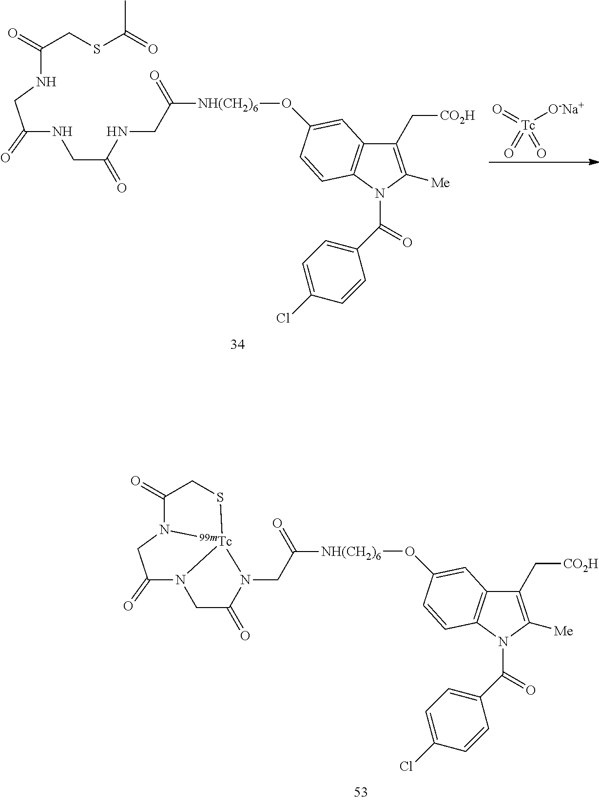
C1(C[CO2H])=C([Me])N(C(=O)C2=CC=C(Cl)C=C2)C2=C1C=C(O[NH(CH2)6]C(=O)CN1C(=O)CN3C(=O)CN4C(=O)CS[Tc]134)C=C2.C1(C[CO2H])=C([Me])N(C(=O)C2=CC=C(Cl)C=C2)C2=C1C=C(O[NH(CH2)6]C(=O)CNC(CNC(CNC(CSC(=O)C)=O)=O)=O)C=C2.O=[Tc]([O-Na+])(=O)=O
